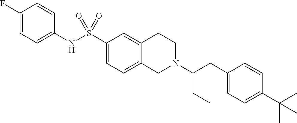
C1(F)=CC=C(NS(C2=CC=C3C(=C2)CCN(C(CC2=CC=C(C(C)(C)C)C=C2)CC)C3)(=O)=O)C=C1
